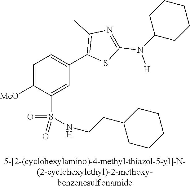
C1=C([MeO])C(S(NCCC2CCCCC2)(=O)=O)=CC(C2=C(C)N=C(N([H])C3CCCCC3)S2)=C1
